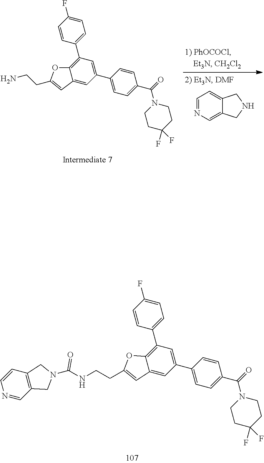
C1=NC=C2C(=C1)CNC2.C1=CC(C2=CC(C3=CC=C(F)C=C3)=C3C(=C2)C=C(CCN)O3)=CC=C1C(=O)N1CCC(F)(F)CC1.C(=O)(N1CCC(F)(F)CC1)C1=CC=C(C2=CC(C3=CC=C(F)C=C3)=C3C(=C2)C=C(CCNC(N2CC4=C(C=CN=C4)C2)=O)O3)C=C1
